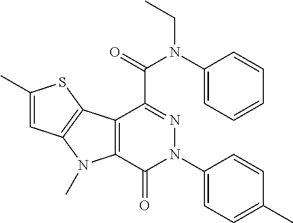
C1=C(N(C(C2=NN(C3=CC=C(C)C=C3)C(=O)C3=C2C2=C(N3C)C=C(C)S2)=O)CC)C=CC=C1
